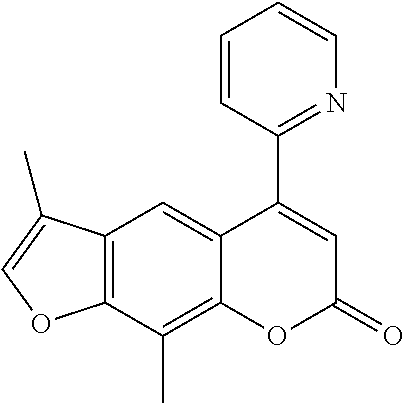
C12=C(C(C)=C3C(=C1)C(C1=NC=CC=C1)=CC(=O)O3)OC=C2C
